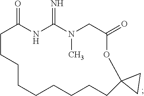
C1CCCCCCCCC2(OC(=O)CN(C)C(=N)NC1=O)CC2
